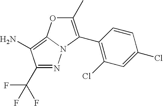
N1=C(C(F)(F)F)C(N)=C2N1C(C1=C(Cl)C=C(Cl)C=C1)=C(C)O2
